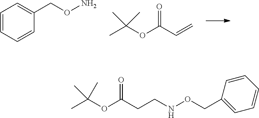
C1=CC=CC(CON)=C1.CC(OC(C=C)=O)(C)C.CC(OC(CCNOCC1=CC=CC=C1)=O)(C)C
